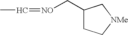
C1(C[NO]=CC)CC[NMe]C1
